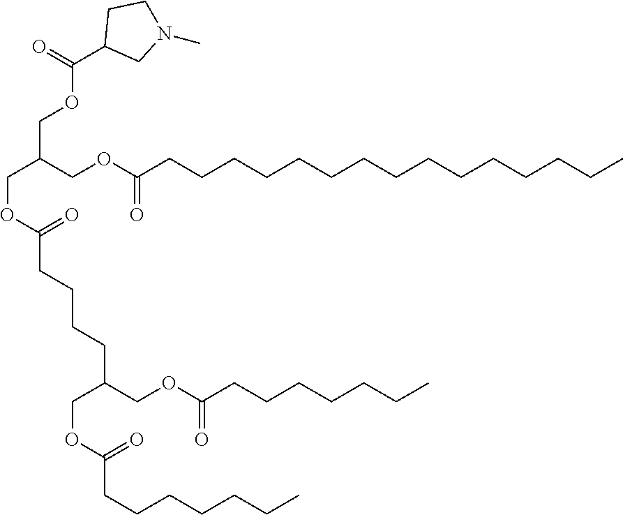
C(C(COC(CCCCCCCCCCCCCCC)=O)COC(=O)C1CN(C)CC1)OC(CCCCC(COC(=O)CCCCCCC)COC(CCCCCCC)=O)=O
